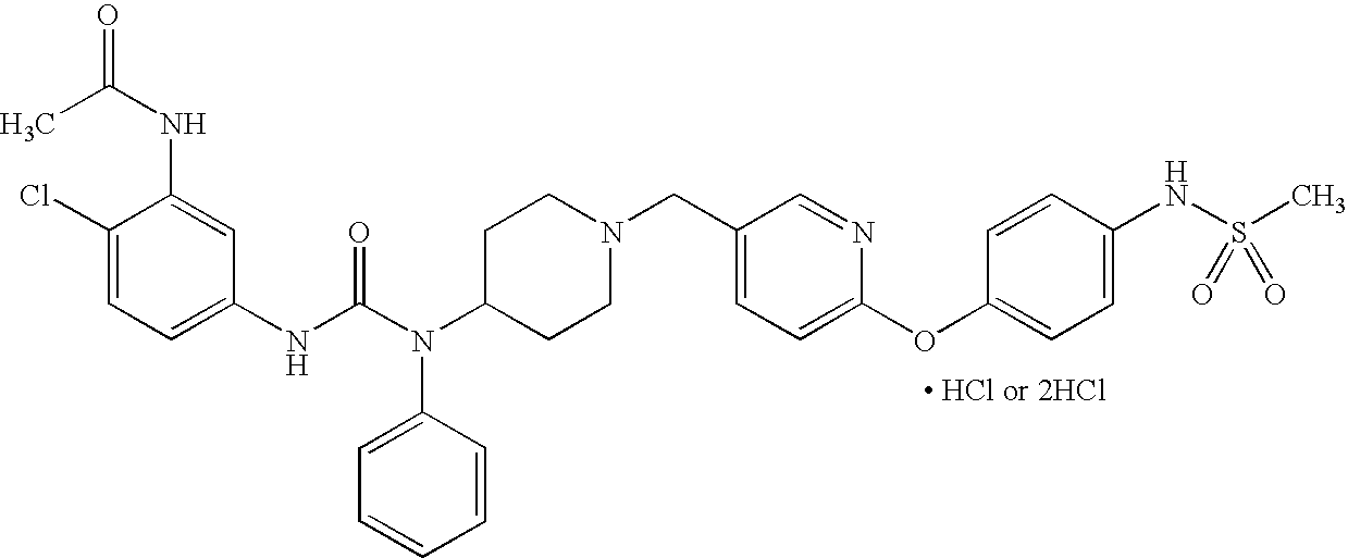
C1(Cl)=CC=C(NC(N(C2CCN(CC3=CC=C(OC4=CC=C(NS(C)(=O)=O)C=C4)N=C3)CC2)C2=CC=CC=C2)=O)C=C1NC(=O)C
